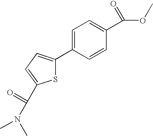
C1=C(C2=CC=C(C(N(C)C)=O)S2)C=CC(C(OC)=O)=C1
